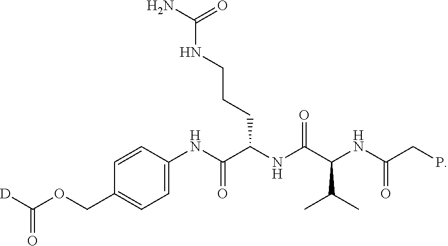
C1=C(NC(=O)C(NC(C(NC(=O)CP)C(C)C)=O)CCCNC(=O)N)C=CC(COC([D])=O)=C1
